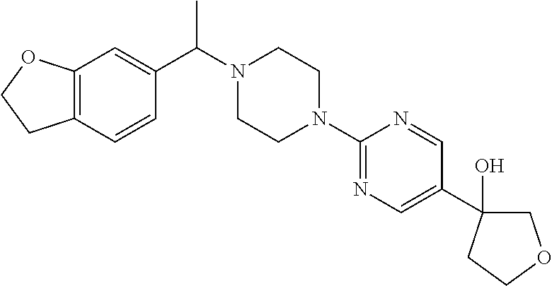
C12=C(C=CC(C(N3CCN(C4=NC=C(C5(O)COCC5)C=N4)CC3)C)=C1)CCO2
